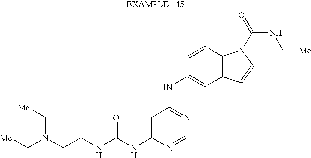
N(C(NC1=CC(NC2=CC3=C(C=C2)N(C(=O)NC[Me])C=C3)=NC=N1)=O)CCN(C[Me])C[Me]
